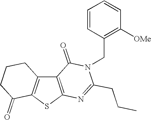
C12=C(SC3=C1CCCC3=O)N=C(CCC)N(CC1=C([OMe])C=CC=C1)C2=O
